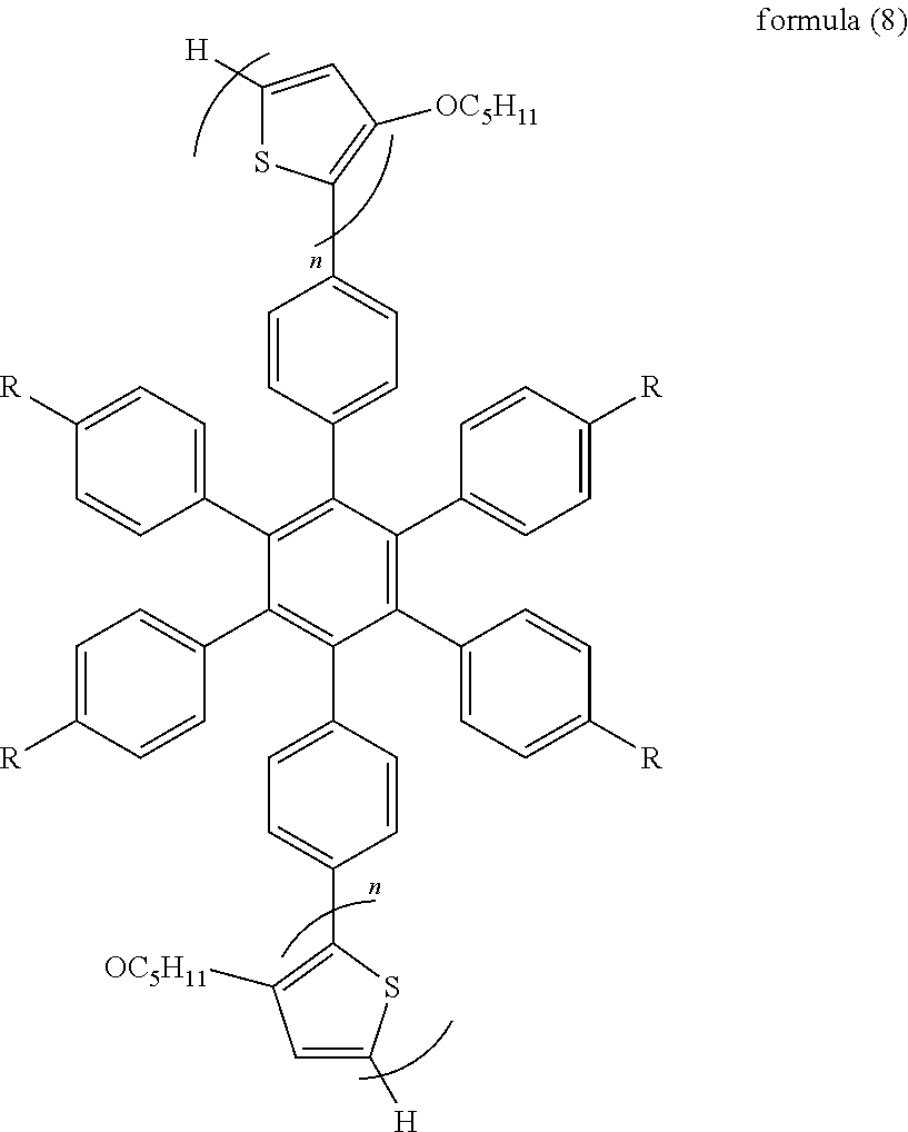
C1=CC(C2=C(C3=CC=C([R])C=C3)C(C3=CC=C([R])C=C3)=C(C3=CC=C(C4=C([OC5H11])C=C([H])S4)C=C3)C(C3=CC=C([R])C=C3)=C2C2=CC=C([R])C=C2)=CC=C1C1=C([OC5H11])C=C([H])S1
